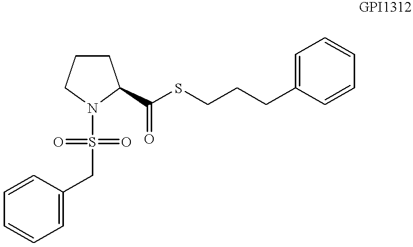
C1CCN(S(CC2=CC=CC=C2)(=O)=O)C1C(SCCCC1=CC=CC=C1)=O
